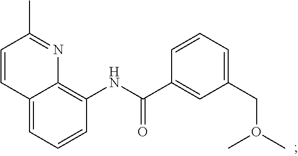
C12=CC=CC(NC(C3=CC(CO(C)C)=CC=C3)=O)=C1N=C(C)C=C2
